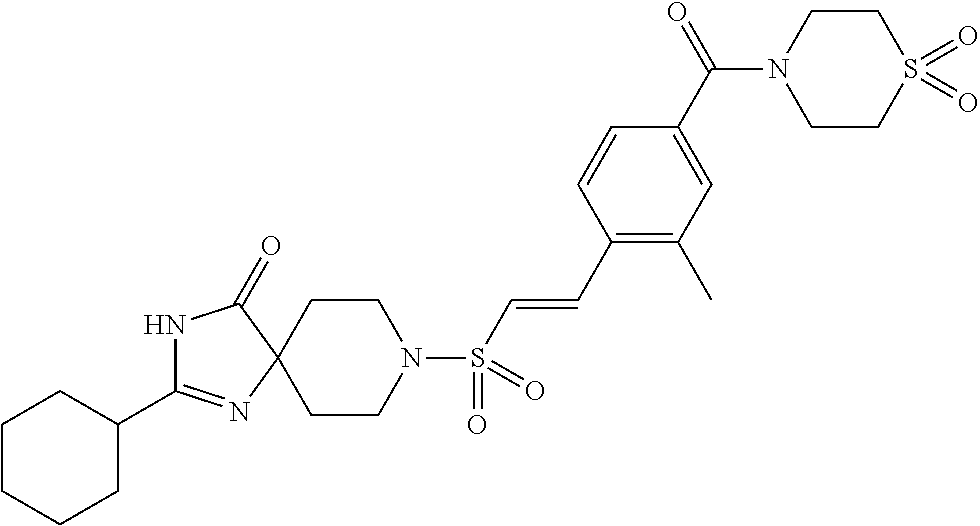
C1CN(S(C=CC2=C(C)C=C(C(N3CCS(=O)(=O)CC3)=O)C=C2)(=O)=O)CCC12N=C(C1CCCCC1)NC2=O
